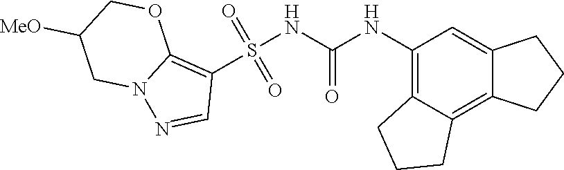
S(NC(NC1=C2C(=C3C(=C1)CCC3)CCC2)=O)(C1=C2N(N=C1)CC([MeO])CO2)(=O)=O
